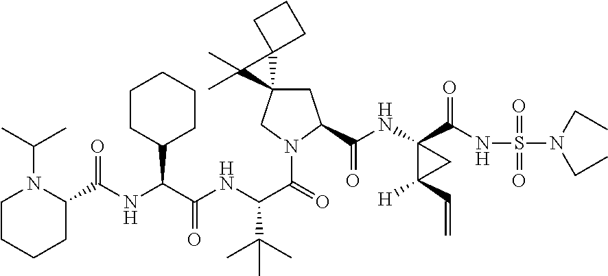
N(C(C(NC(C(=O)N1CC2(CC1C(=O)NC1(C(=O)NS(=O)(=O)N(CC)CC)C([H])(C=C)C1)C1(C2(C)C)CCC1)C(C)(C)C)=O)C1CCCCC1)C(=O)C1N(C(C)C)CCCC1
